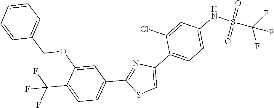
C1=C(C2=CC=C(NS(=O)(=O)C(F)(F)F)C=C2Cl)N=C(C2=CC=C(C(F)(F)F)C(OCC3=CC=CC=C3)=C2)S1
